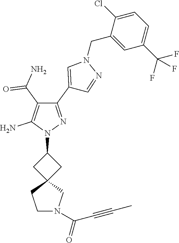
N1(C2CC3(C2)CCN(C(=O)C#CC)C3)N=C(C2=CN(CC3=CC(C(F)(F)F)=CC=C3Cl)N=C2)C(C(N)=O)=C1N
